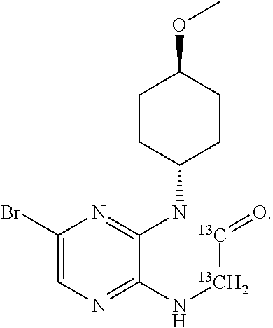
C1(Br)=CN=C(N[13CH2][13C]=O)C(NC2CCC(OC)CC2)=N1
